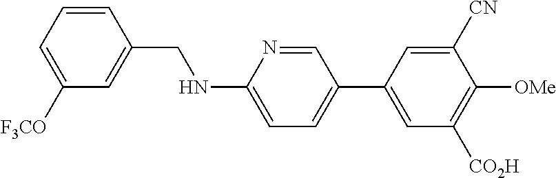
C1=CC(CNC2=CC=C(C3=CC([CO2H])=C([OMe])C([CN])=C3)C=N2)=CC([F3CO])=C1
